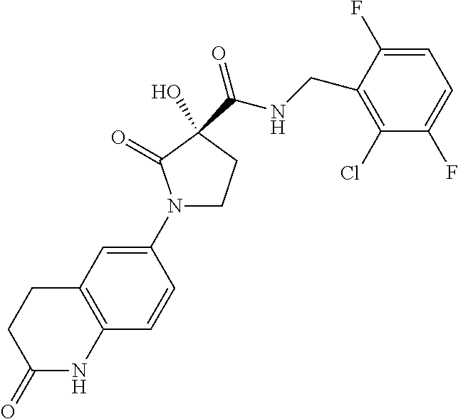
C12=C(C=C(N3CCC(C(NCC4=C(Cl)C(F)=CC=C4F)=O)(O)C3=O)C=C1)CCC(=O)N2
